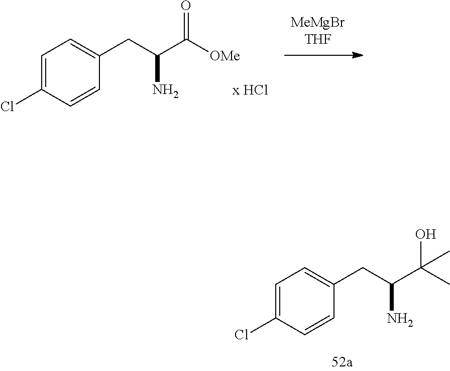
C1=C(Cl)C=CC(CC(C(C)(O)C)N)=C1.C1=C(Cl)C=CC(CC(C([OMe])=O)N)=C1
